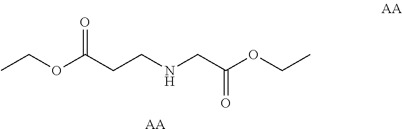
CCOC(CCNCC(OCC)=O)=O.[AA]
